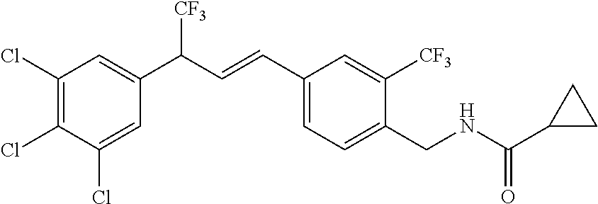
C1(Cl)=C(Cl)C(Cl)=CC(C([CF3])C=CC2=CC=C(CNC(C3CC3)=O)C([CF3])=C2)=C1
